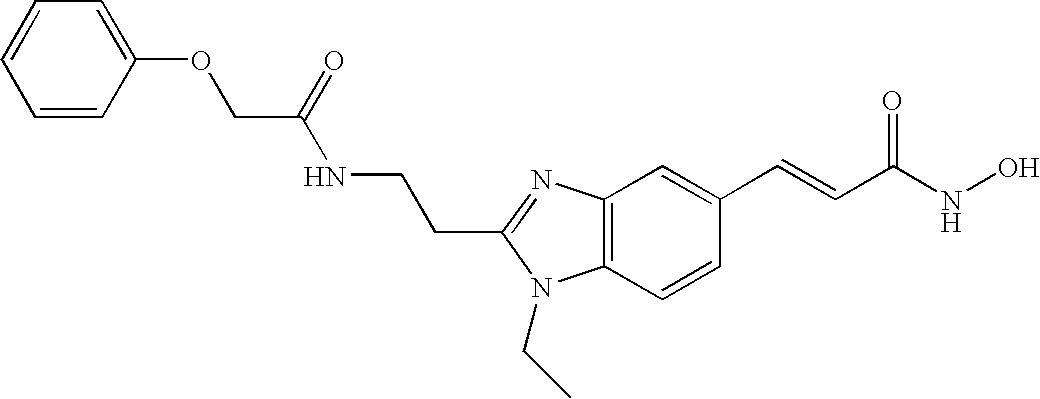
C(C1=NC2=C(C=CC(C=CC(NO)=O)=C2)N1CC)CNC(=O)COC1=CC=CC=C1
